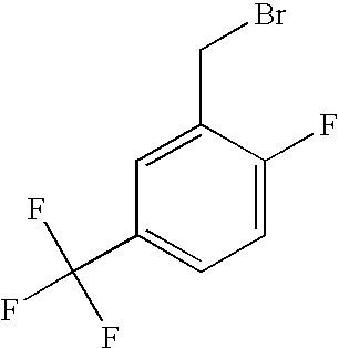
C1=C(CBr)C(F)=CC=C1C(F)(F)F
